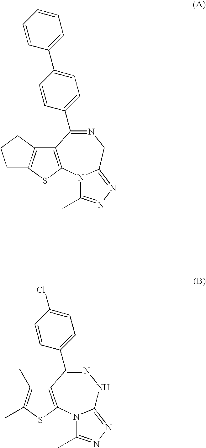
C1=CC(C2=NCC3=NN=C(C)N3C3=C2C2=C(S3)CCC2)=CC=C1C1=CC=CC=C1.C1=CC(C2=NNC3=NN=C(C)N3C3=C2C(C)=C(C)S3)=CC=C1Cl
